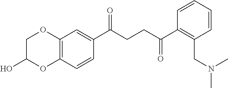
C1(C(CCC(C2=C(CN(C)C)C=CC=C2)=O)=O)=CC2=C(C=C1)OC(O)CO2
